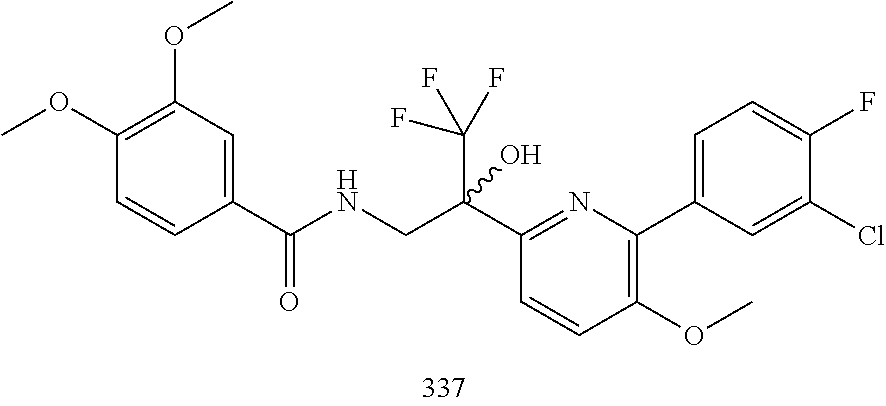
C1(C(CNC(=O)C2=CC(OC)=C(OC)C=C2)(O)C(F)(F)F)=NC(C2=CC=C(F)C(Cl)=C2)=C(OC)C=C1
